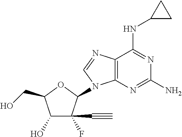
C12=C(N=C(N)N=C1NC1CC1)N(C1C(C#C)(F)C(O)C(CO)O1)C=N2
